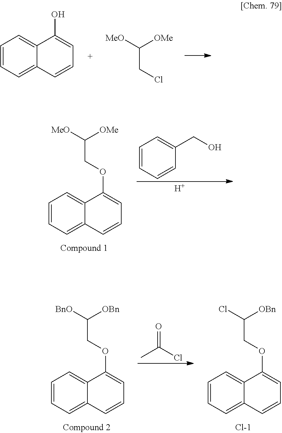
C1=CC=C2C(=C1)C(O)=CC=C2.C(CCl)([MeO])[OMe].C1=CC=C2C(=C1)C(OCC([MeO])[OMe])=CC=C2.C1=CC=CC(CO)=C1.[H].C1=CC=C2C(=C1)C(OCC([BnO])[OBn])=CC=C2.O=C(C)Cl.C1=CC=C2C(=C1)C(OCC(Cl)[OBn])=CC=C2.[Cl-]
